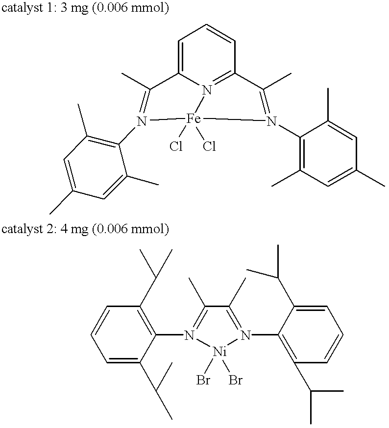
C1=C(C(C)C)C(N2=C(C)C(C)=N(C3=C(C(C)C)C=CC=C3C(C)C)[Ni]2(Br)Br)=C(C(C)C)C=C1.C1=C2N=C(C=C1)C(C)=N(C1=C(C)C=C(C)C=C1C)[Fe](Cl)(Cl)N(C1=C(C)C=C(C)C=C1C)=C2C
